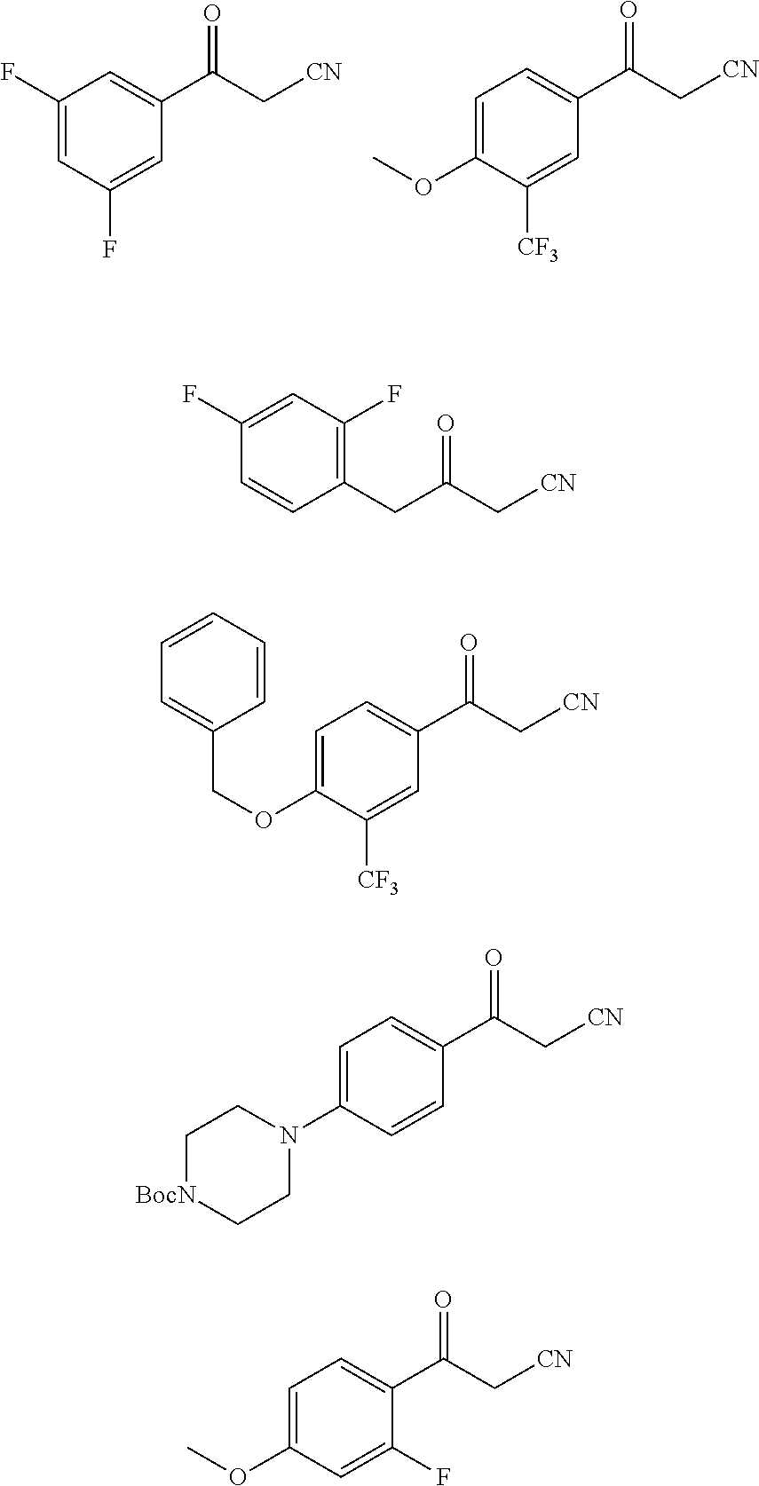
C1(F)=CC(F)=CC(C(C[CN])=O)=C1.C1=C(OC)C([CF3])=CC(C(C[CN])=O)=C1.C(C[CN])(=O)CC1=C(F)C=C(F)C=C1.C1=C(OCC2=CC=CC=C2)C([CF3])=CC(C(C[CN])=O)=C1.C1=C(N2CC[BocN]CC2)C=CC(C(C[CN])=O)=C1.C1=C(OC)C=C(F)C(C(C[CN])=O)=C1
